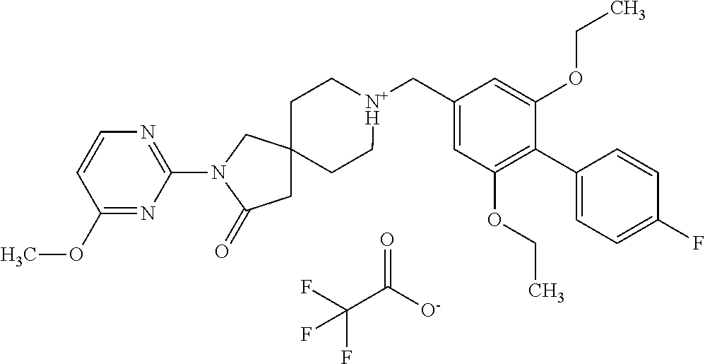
FC(C([O-])=O)(F)F.C1C[N+H](CC2=CC(OCC)=C(C3=CC=C(F)C=C3)C(OCC)=C2)CCC12CC(=O)N(C1=NC=CC(OC)=N1)C2
